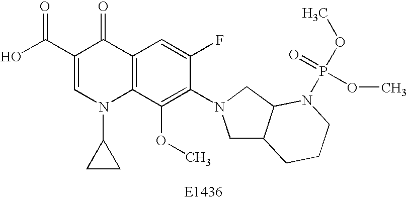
OC(C1=CN(C2CC2)C2=C(C1=O)C=C(F)C(N1CC3C(C1)N(P(OC)(=O)OC)CCC3)=C2OC)=O
